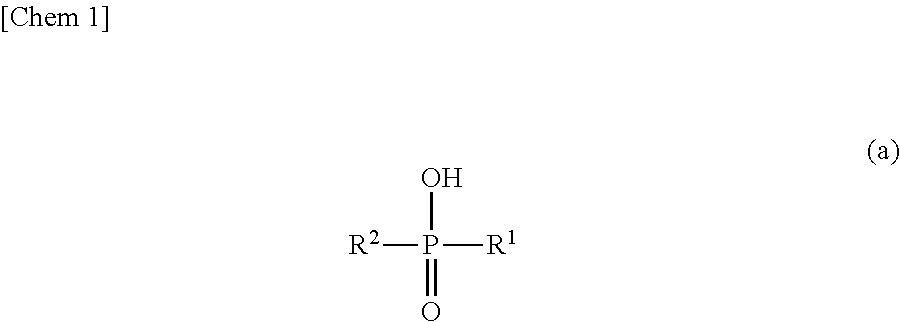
OP(=O)([R1])[R2]
